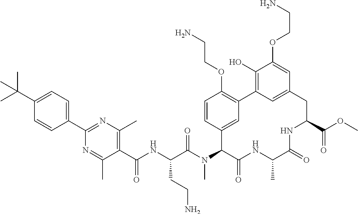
C(C(N(C)C1C(=O)NC(C)C(=O)NC(C(=O)OC)CC2=CC(=C(O)C(OCCN)=C2)C2=C(OCCN)C=CC1=C2)=O)(NC(C1=C(C)N=C(C2=CC=C(C(C)(C)C)C=C2)N=C1C)=O)CCN
